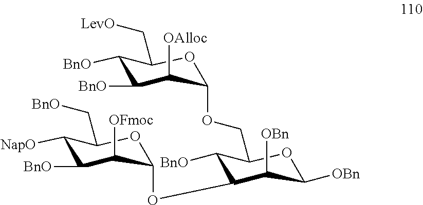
C1([BnO])C([BnO])C([OAlloc])C(OCC2C([BnO])C(OC3OC(C[BnO])C([NapO])C([BnO])C3[OFmoc])C([OBn])C([OBn])O2)OC1C[LevO]
